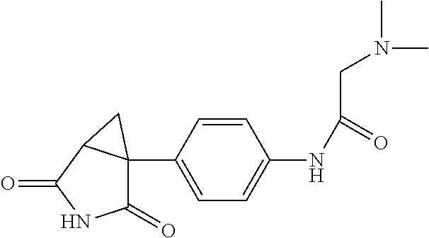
C1(=O)C2(C3=CC=C(NC(CN(C)C)=O)C=C3)C(C(=O)N1)C2
